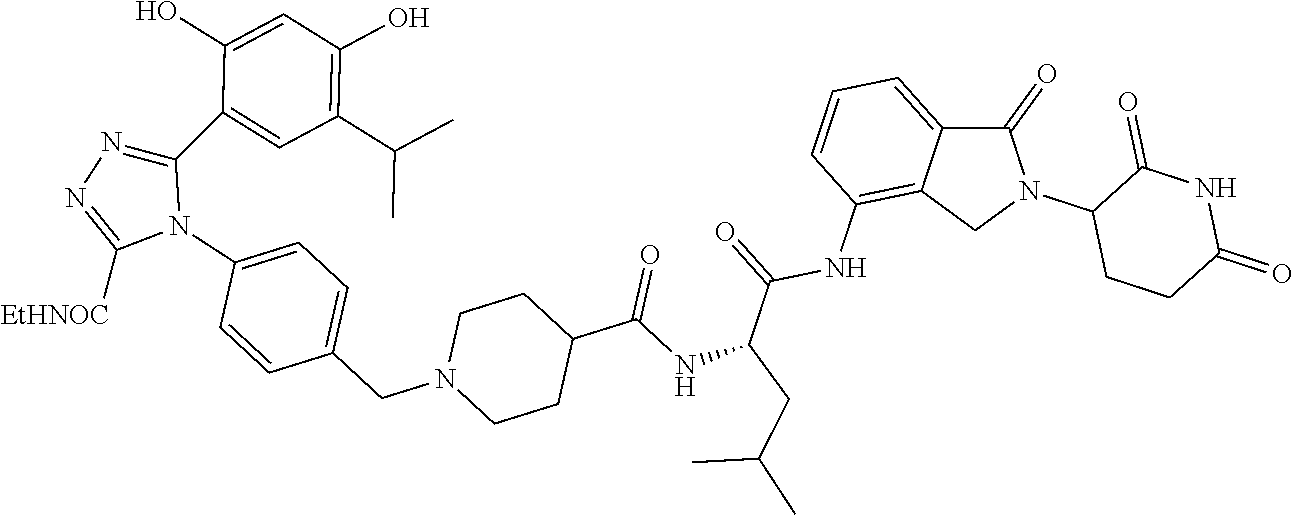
C1=C(C2=NN=C([EtHNOC])N2C2=CC=C(CN3CCC(C(=O)NC(CC(C)C)C(NC4=C5C(=CC=C4)C(=O)N(C4CCC(=O)NC4=O)C5)=O)CC3)C=C2)C(O)=CC(O)=C1C(C)C
